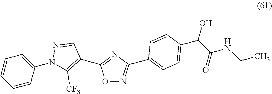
C1=CC=CC(N2C([CF3])=C(C3=NC(C4=CC=C(C(C(NCC)=O)O)C=C4)=NO3)C=N2)=C1
